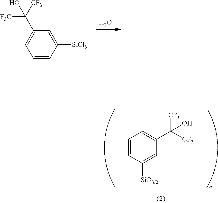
O.C1=CC([SiCl3])=CC(C([CF3])([F3C])O)=C1.C1=CC([SiO3/2])=CC(C([CF3])([CF3])O)=C1
